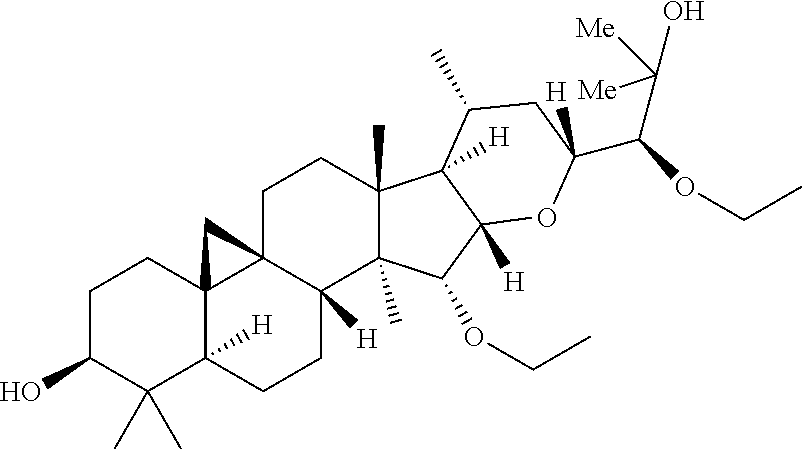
C1C(O)C(C)(C)C2([H])C3(C1)C1(CCC4(C)C(C)(C(OCC)C5([H])C4([H])C(C)CC(C(OCC)C([Me])(O)[Me])([H])O5)C1([H])CC2)C3
